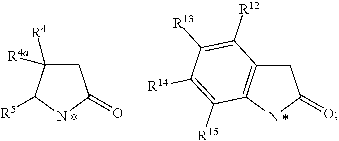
C1C([R4a])([R4])C([R5])NC1=O.C1C2=C(NC1=O)C([R15])=C([R14])C([R13])=C2[R12]
